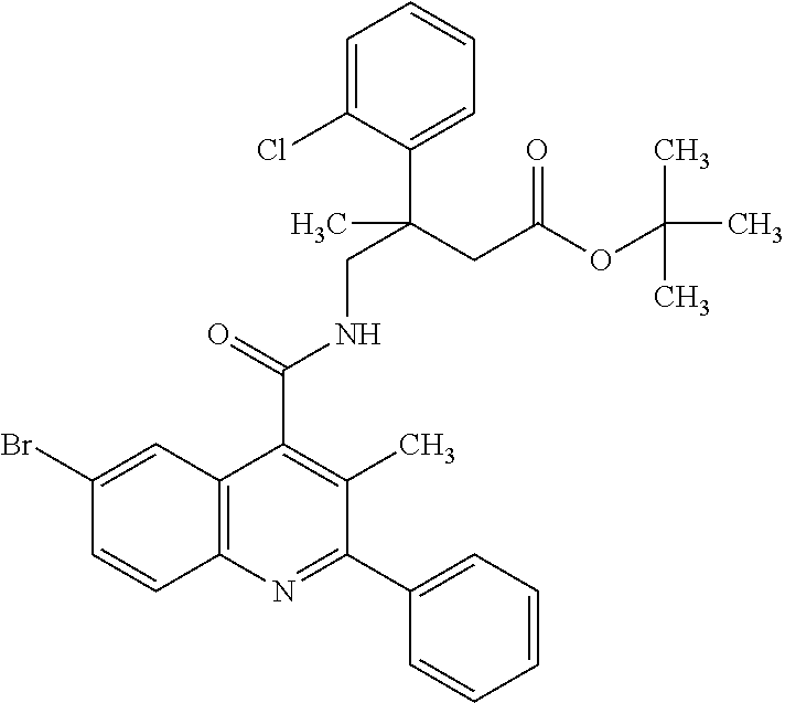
C1=C(Cl)C(C(CC(OC(C)(C)C)=O)(CNC(C2=C(C)C(C3=CC=CC=C3)=NC3=C2C=C(Br)C=C3)=O)C)=CC=C1
